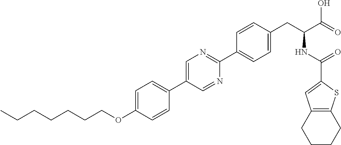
C(OC1=CC=C(C2=CN=C(C3=CC=C(CC(NC(=O)C4=CC5=C(S4)CCCC5)C(=O)O)C=C3)N=C2)C=C1)CCCCCC
